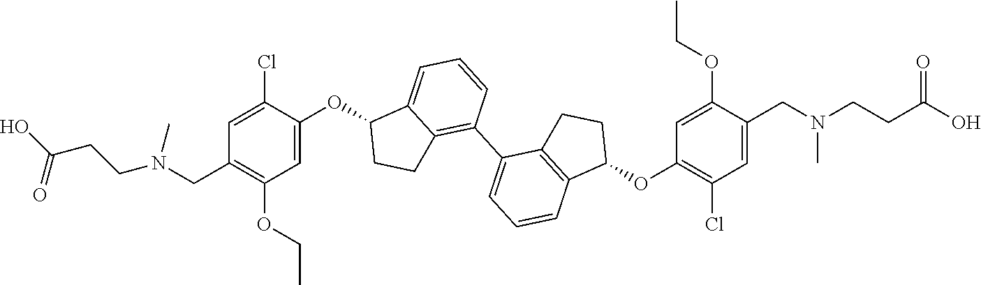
C1=C(OC2C3=CC=CC(C4=CC=CC5=C4CCC5OC4=C(Cl)C=C(CN(CCC(O)=O)C)C(OCC)=C4)=C3CC2)C(Cl)=CC(CN(CCC(O)=O)C)=C1OCC
